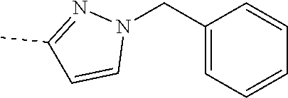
C1(CN2N=C(C)C=C2)=CC=CC=C1
